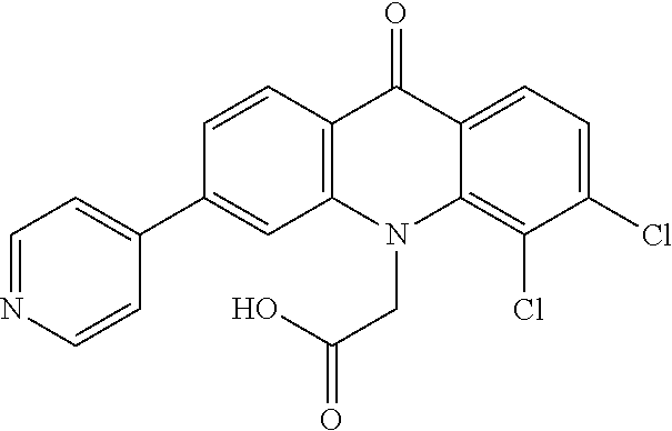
C12=C(N(CC(O)=O)C3=C(Cl)C(Cl)=CC=C3C1=O)C=C(C1=CC=NC=C1)C=C2
